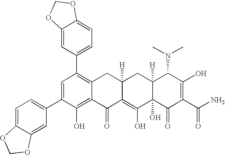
C1=C(C2=CC=C3C(=C2)OCO3)C(O)=C2C(=C1C1=CC=C3C(=C1)OCO3)CC1([H])C(=C(O)C3(O)C([H])(C1)C(N(C)C)C(O)=C(C(N)=O)C3=O)C2=O
